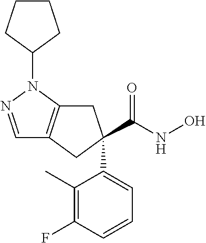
C1=NN(C2CCCC2)C2=C1CC(C(NO)=O)(C1=CC=CC(F)=C1C)C2
